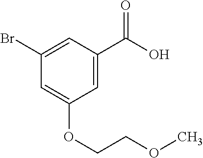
C1=C(C(O)=O)C=C(Br)C=C1OCCOC
